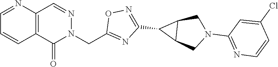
C12=C(C=NN(CC3=NC(C4C5C4CN(C4=NC=CC(Cl)=C4)C5)=NO3)C1=O)N=CC=C2
